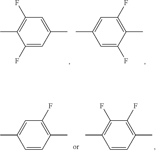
C1=C(C)C=C(F)C(C)=C1F.C1(F)=C(C)C(F)=CC(C)=C1.C1(F)=C(C)C=CC(C)=C1.C1(F)=C(C)C=CC(C)=C1F
